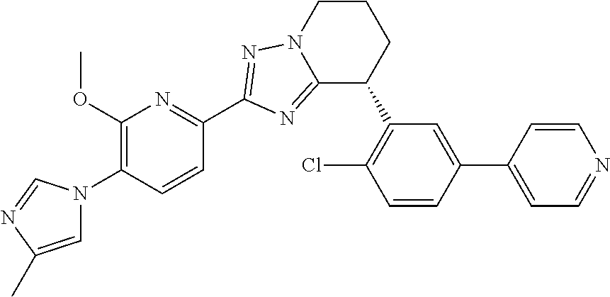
C12=NC(C3=NC(OC)=C(N4C=C(C)N=C4)C=C3)=NN1CCCC2C1=C(Cl)C=CC(C2=CC=NC=C2)=C1
